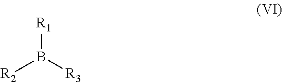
[R1]B([R3])[R2]
